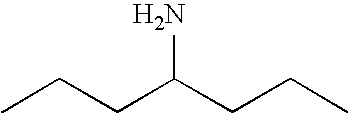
CCCC(CCC)N
